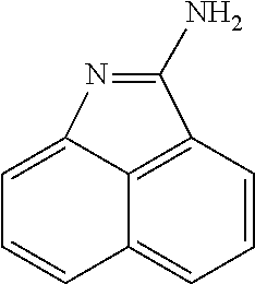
C1=CC2=C3C(=C1)C=CC=C3N=C2N
